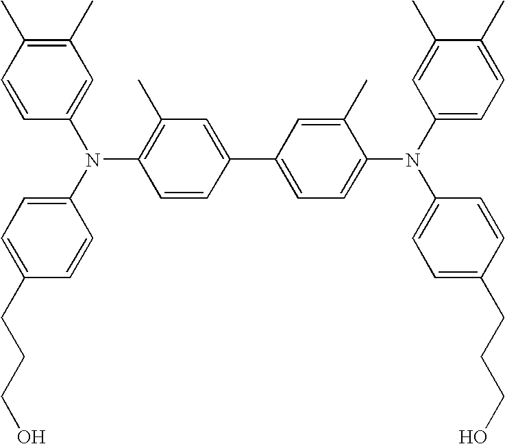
C1=CC(C)=C(C)C=C1N(C1=CC=C(CCCO)C=C1)C1=C(C)C=C(C2=CC=C(N(C3=CC=C(C)C(C)=C3)C3=CC=C(CCCO)C=C3)C(C)=C2)C=C1
